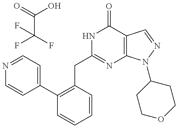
C(C1=NC2=C(C(=O)N1)C=NN2C1CCOCC1)C1=C(C2=CC=NC=C2)C=CC=C1.O=C(O)C(F)(F)F
